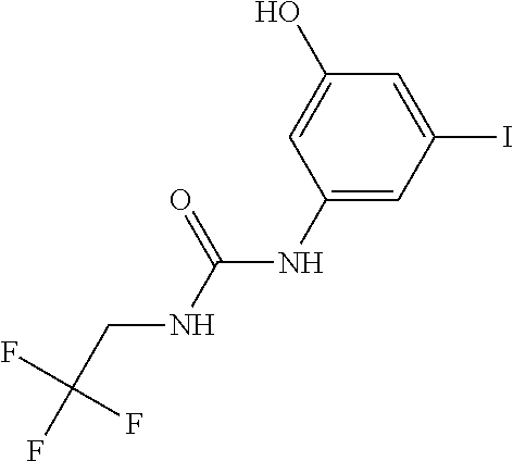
C1=C(O)C=C(I)C=C1NC(=O)NCC(F)(F)F
